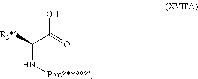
[R3*]C(C(=O)O)N[Prot******]
